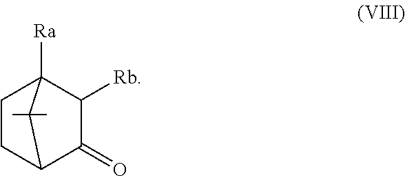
C1CC2C(=O)C([Rb])C1([Ra])C2(C)C
